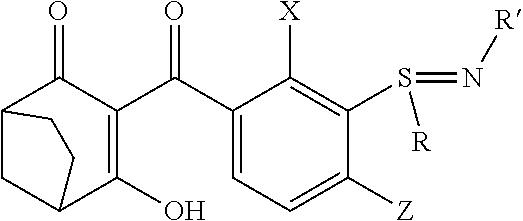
C12CC(C(O)=C(C(C3=CC=C([Z])C(S(=N[R])[R])=C3[X])=O)C1=O)CC2
